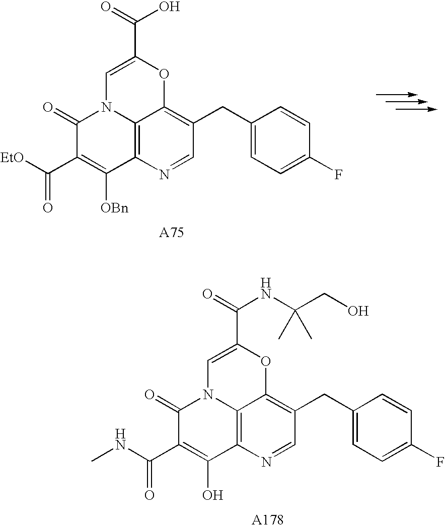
C12=C3N=CC(CC4=CC=C(F)C=C4)=C1OC(C(=O)NC(CO)(C)C)=CN2C(=O)C(C(NC)=O)=C3O.C12=C3N=CC(CC4=CC=C(F)C=C4)=C1OC(C(=O)O)=CN2C(=O)C(C([EtO])=O)=C3[OBn]
